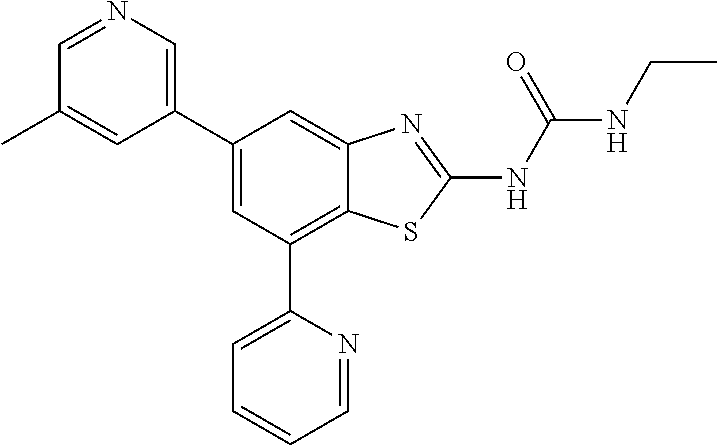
C1(C2=CN=CC(C)=C2)=CC(C2=CC=CC=N2)=C2C(=C1)N=C(NC(NCC)=O)S2
